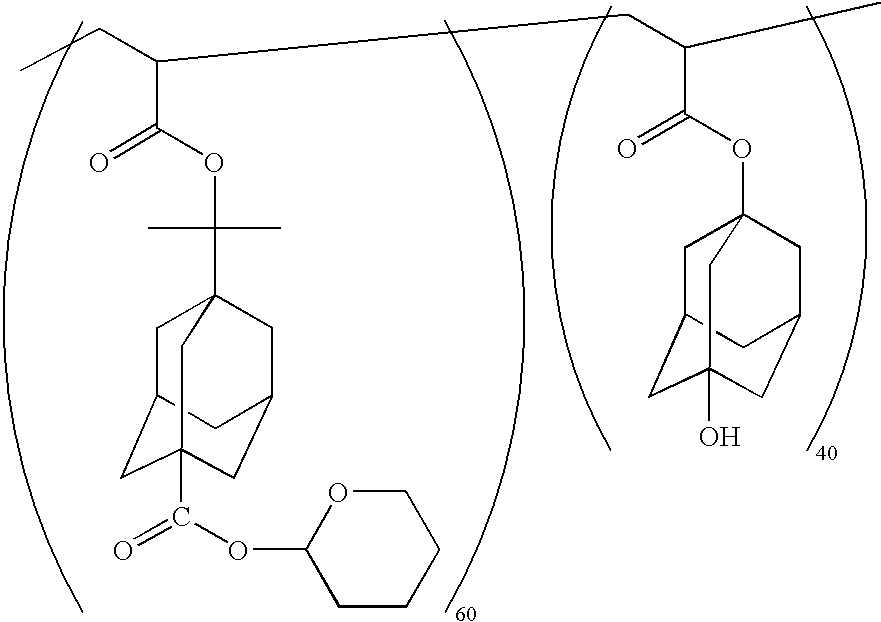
C1C2CC3(C(OC4CCCCO4)=O)CC(CC1(C(OC(C(CC)CC(C(OC14CC5CC(O)(CC(C1)C5)C4)=O)C)=O)(C)C)C3)C2
